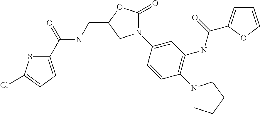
C1(C(=O)NCC2OC(=O)N(C3=CC(NC(=O)C4=CC=CO4)=C(N4CCCC4)C=C3)C2)=CC=C(Cl)S1
